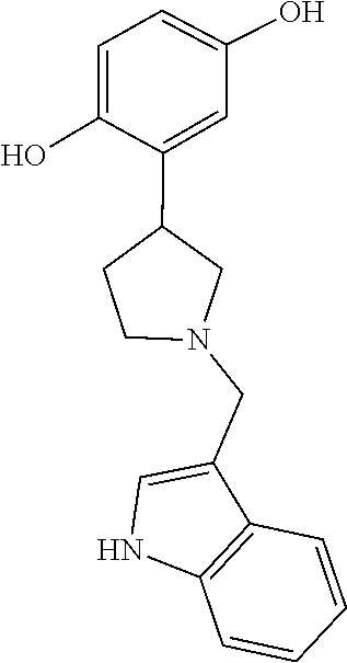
C1=CC=CC2=C1C(CN1CC(C3=CC(O)=CC=C3O)CC1)=CN2
